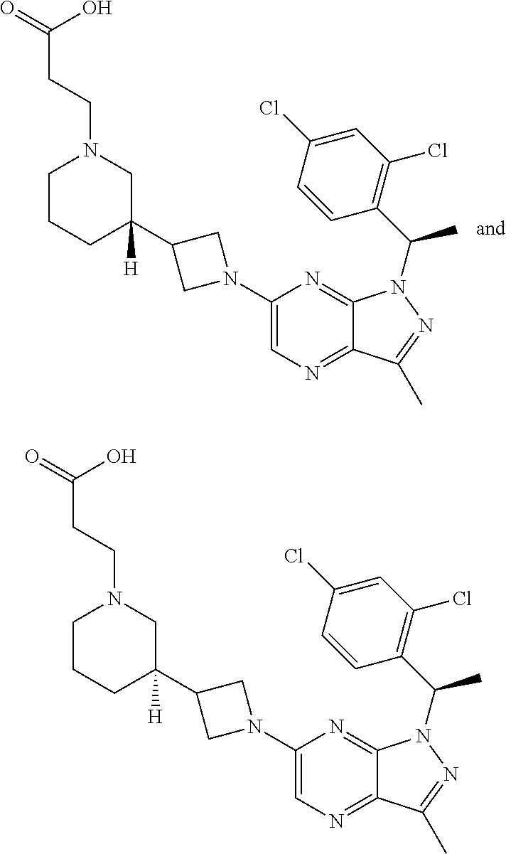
C1(C2([H])CN(CCC(=O)O)CCC2)CN(C2=CN=C3C(=N2)N(C(C2=C(Cl)C=C(Cl)C=C2)C)N=C3C)C1.C1(C2([H])CN(CCC(=O)O)CCC2)CN(C2=CN=C3C(=N2)N(C(C2=C(Cl)C=C(Cl)C=C2)C)N=C3C)C1
